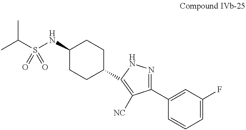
CC(S(NC1CCC(C2=C([NC])C(C3=CC(F)=CC=C3)=NN2)CC1)(=O)=O)C
